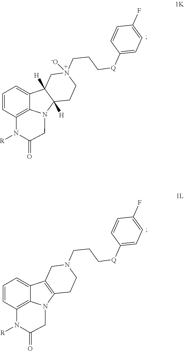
C1=CC2=C3C(=C1)C1=C(N3CC(=O)N2[R])CCN(CCC[Q]C2=CC=C(F)C=C2)C1.C1=CC2=C3C(=C1)C1([H])C([H])(N3CC(=O)N2[R])CCN(CCC[Q]C2=CC=C(F)C=C2)([-O])C1
